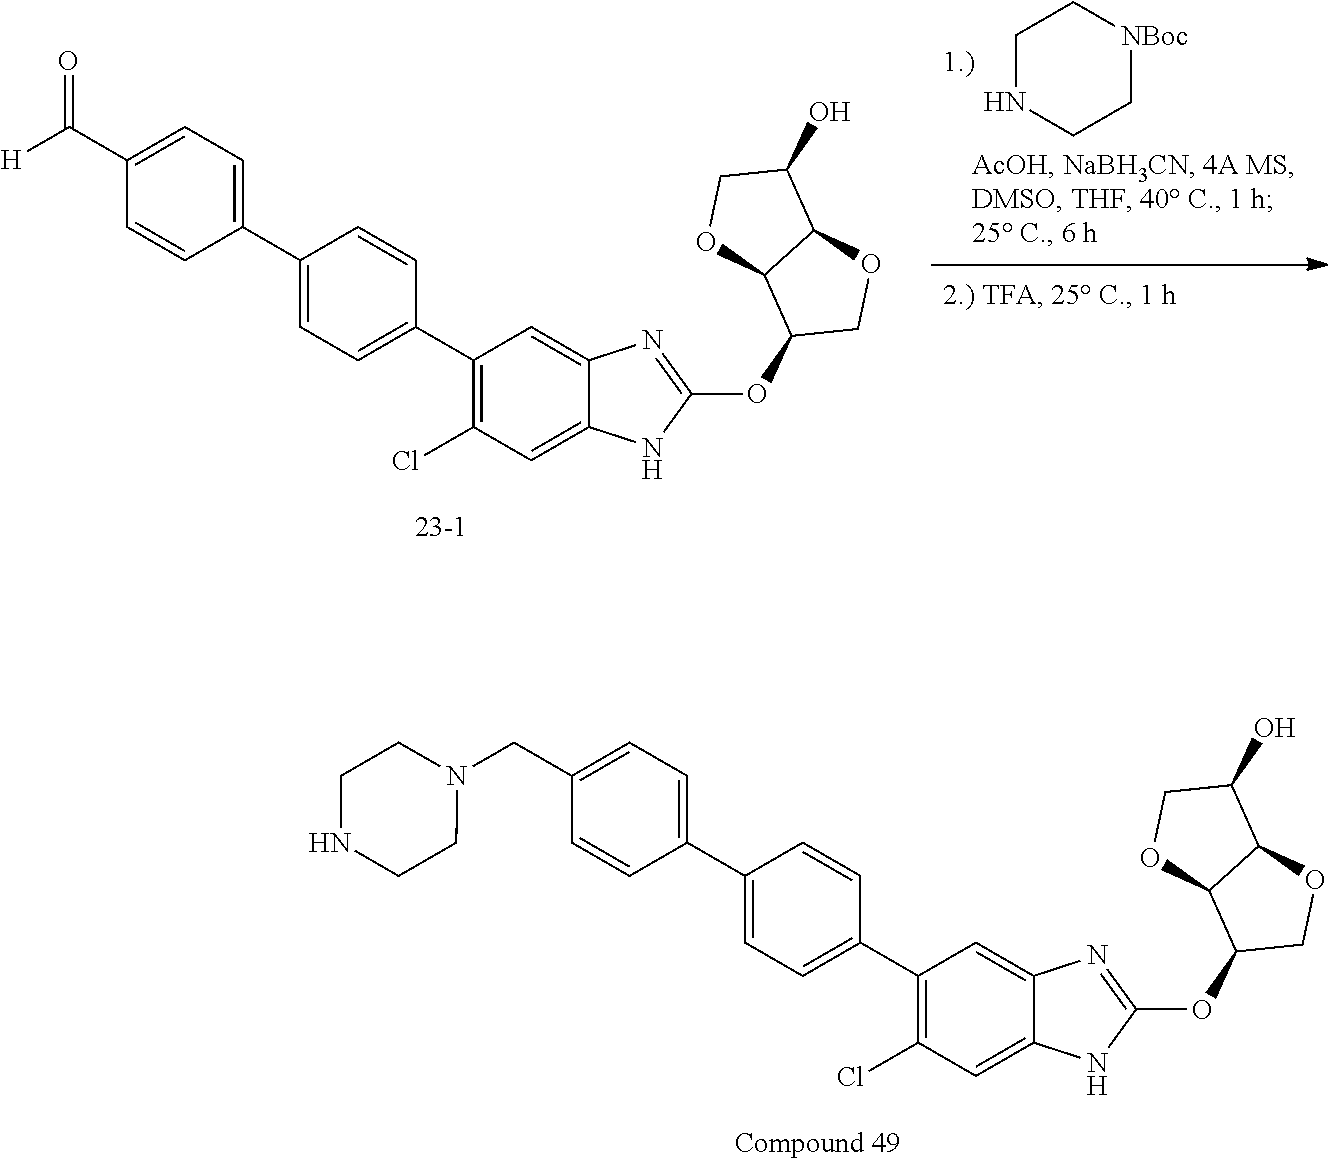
C1(CN2CCNCC2)=CC=C(C2=CC=C(C3=C(Cl)C=C4C(=C3)N=C(OC3COC5C3OCC5O)N4)C=C2)C=C1.C1NCC[NBoc]C1.C1(C([H])=O)=CC=C(C2=CC=C(C3=C(Cl)C=C4C(=C3)N=C(OC3COC5C3OCC5O)N4)C=C2)C=C1
